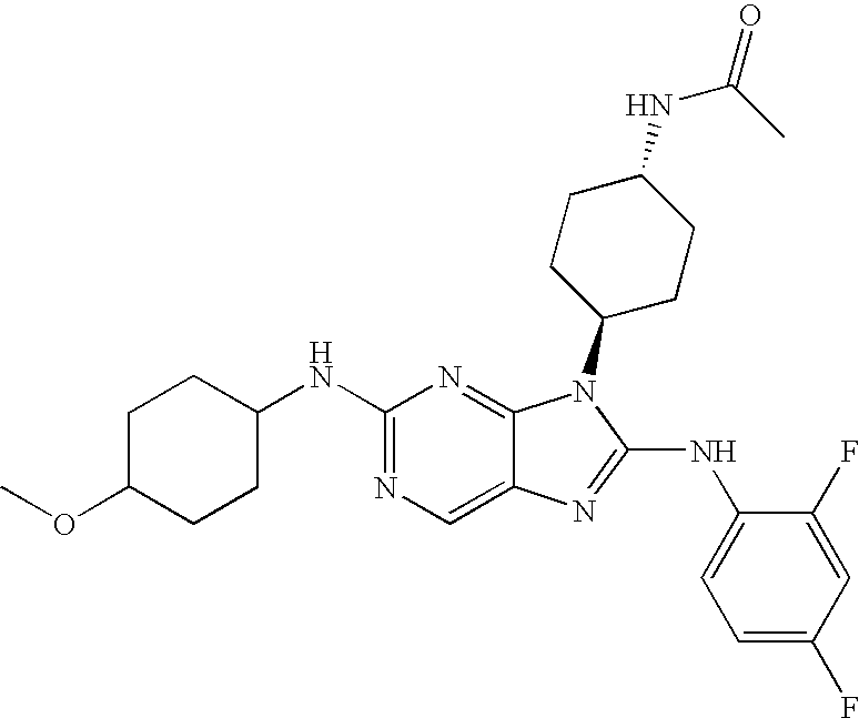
C1(NC2CCC(OC)CC2)=NC=C2C(=N1)N(C1CCC(NC(C)=O)CC1)C(NC1=CC=C(F)C=C1F)=N2
